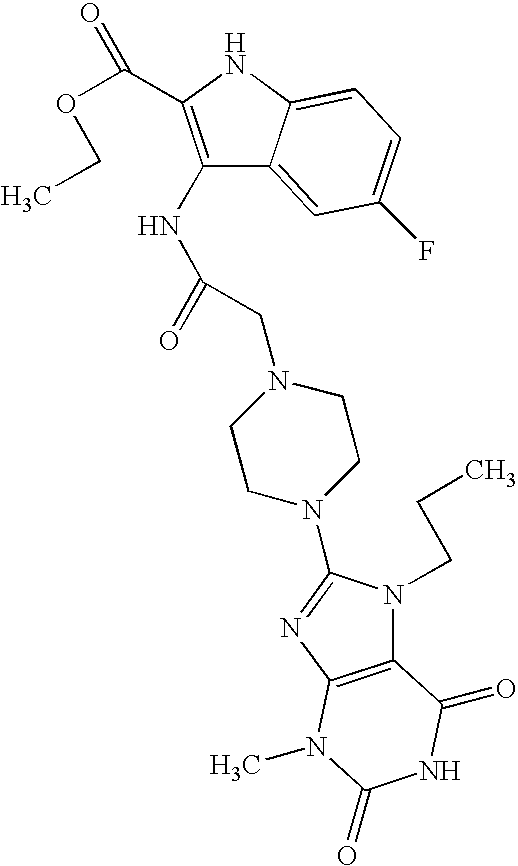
C1(NC(=O)CN2CCN(C3=NC4=C(N3CCC)C(=O)NC(=O)N4C)CC2)=C(C(OCC)=O)NC2=CC=C(F)C=C12
